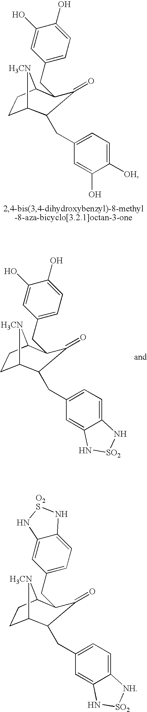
C1(CC2C3CCC([H3CN]3)C(CC3=CC=C([OH])C(O)=C3)C2=O)=CC=C(O)C(O)=C1.C1(CC2C3CCC([H3CN]3)C(CC3=CC=C4C(=C3)N[SO2]N4)C2=O)=CC=C(O)C(O)=C1.C1(CC2C3CCC([H3CN]3)C(CC3=CC=C4C(=C3)N[SO2][NH]4)C2=O)=CC=C2C(=C1)N[O2S]N2
